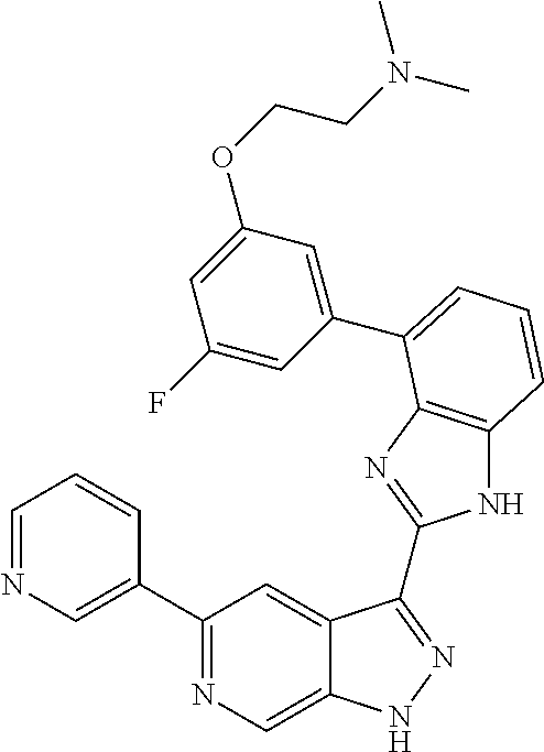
C1(C2=NC=C3C(=C2)C(C2=NC4=C(N2)C=CC=C4C2=CC(OCCN(C)C)=CC(F)=C2)=NN3)=CN=CC=C1
